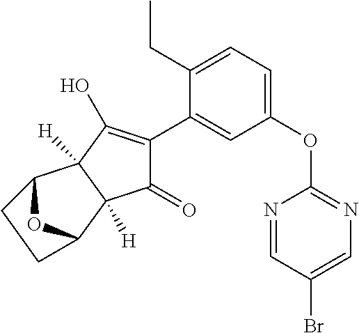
C1(=O)C(C2=CC(OC3=NC=C(Br)C=N3)=CC=C2CC)=C(O)C2([H])C1([H])C1OC2CC1
